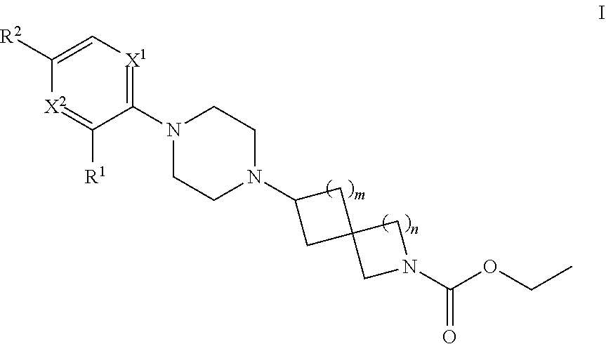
C1(N2CCN(C3CC4(C3)CN(C(OCC)=O)C4)CC2)=[X1]C=C([R2])[X2]=C1[R1]
